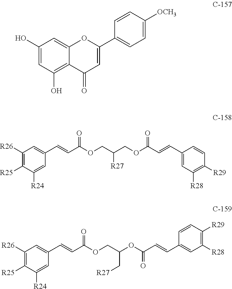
C1(O)=CC(O)=C2C(=C1)OC(C1=CC=C([OCH3])C=C1)=CC2=O.C1([R26])=C([R25])C([R24])=CC(C=CC(=O)OCC(COC(=O)C=CC2=CC([R28])=C([R29])C=C2)[R27])=C1.C1([R26])=C([R25])C([R24])=CC(C=CC(=O)OCC(OC(C=CC2=CC([R28])=C([R29])C=C2)=O)C[R27])=C1
